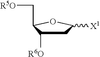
C1C([R6O])C(C[R5O])OC1[X1]
